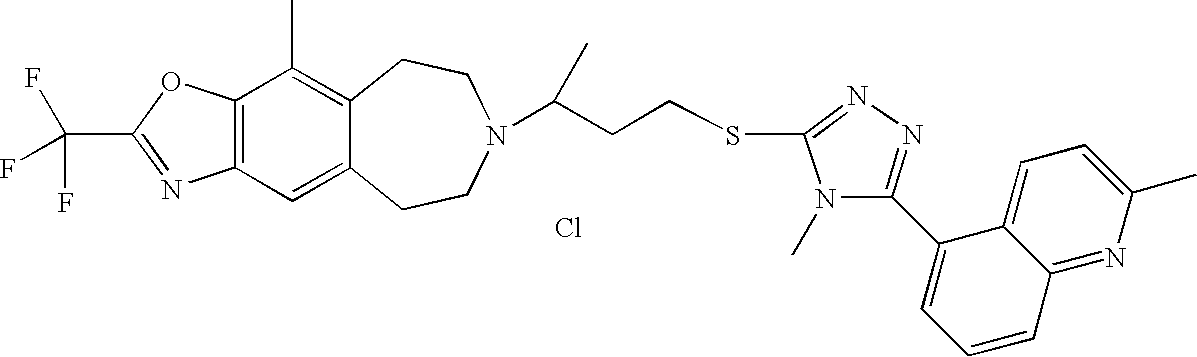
Cl.C12=C(C=C3C(=C1C)CCN(C(CCSC1=NN=C(C4=CC=CC5=NC(C)=CC=C45)N1C)C)CC3)N=C(C(F)(F)F)O2
